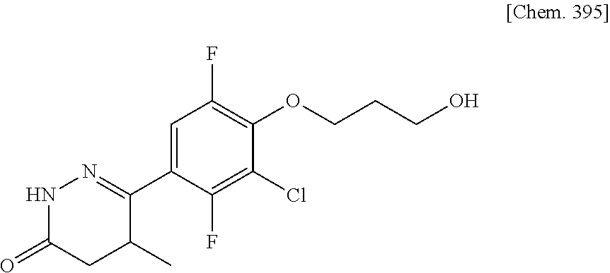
N1C(=O)CC(C)C(C2=CC(F)=C(OCCCO)C(Cl)=C2F)=N1
